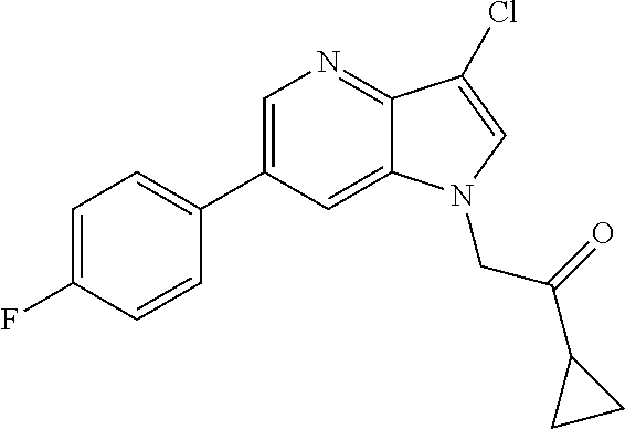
C1=C(C2=CC=C(F)C=C2)C=C2C(=N1)C(Cl)=CN2CC(C1CC1)=O
